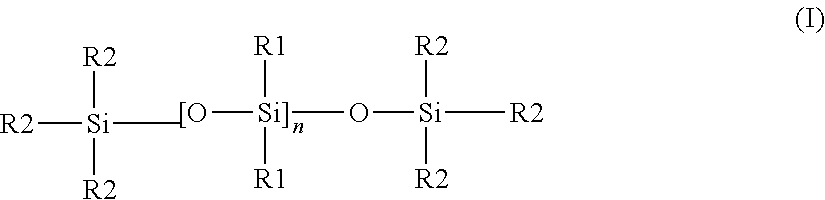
[R2][Si]([R2])([R2])C.[[O][Si]]([R1])([R1])O[Si]([R2])([R2])[R2]
